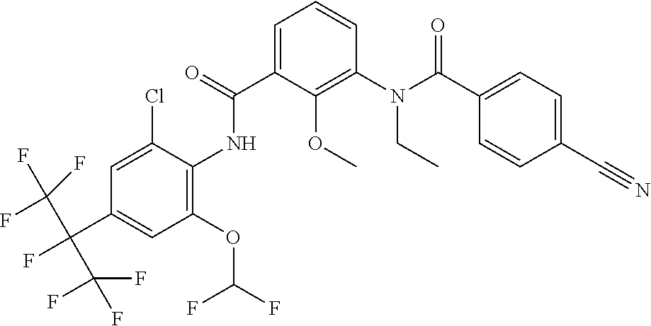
C1(C(N(C2=C(OC)C(C(=O)NC3=C(OC(F)F)C=C(C(F)(C(F)(F)F)C(F)(F)F)C=C3Cl)=CC=C2)CC)=O)=CC=C(C#N)C=C1
